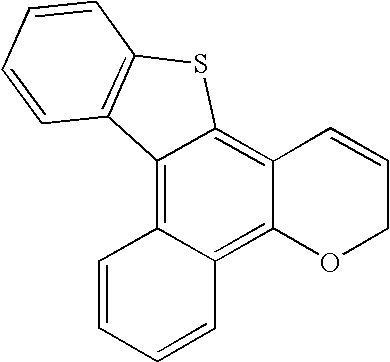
C12=C3C(=C4C(=C1SC1=C2C=CC=C1)C=CCO4)C=CC=C3
